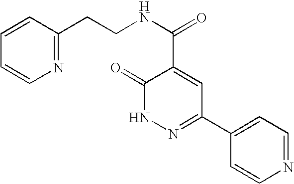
C1=CN=CC=C1C1=NNC(=O)C(C(NCCC2=NC=CC=C2)=O)=C1
